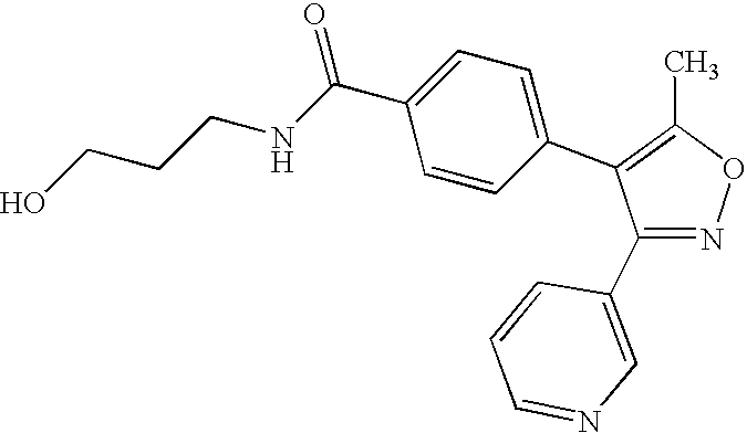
C1(C2=CN=CC=C2)=NOC(C)=C1C1=CC=C(C(NCCCO)=O)C=C1
